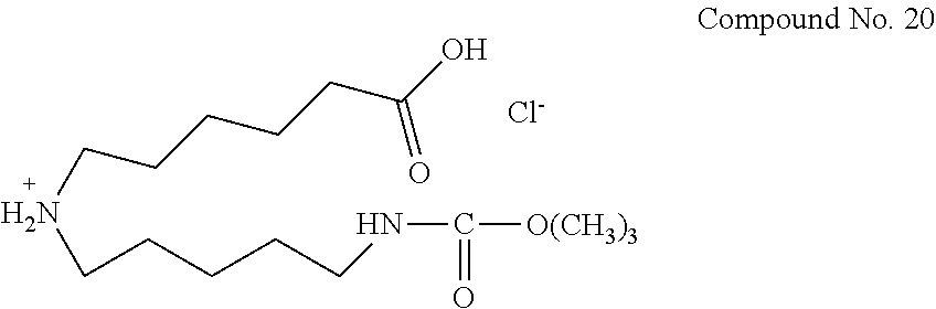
C(NCCCCCNC([O(CH3)3])=O)CCCCC(O)=O.[Cl-]
